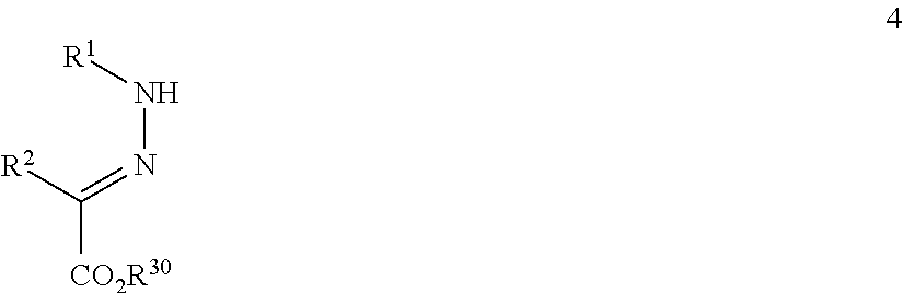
[R2]C(=NN[R1])[CO2R30]
